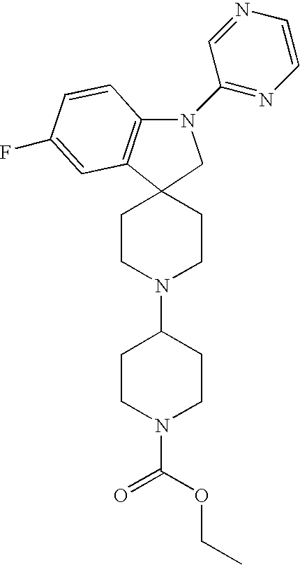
C12(CCN(C3CCN(C(OCC)=O)CC3)CC1)C1=C(N(C3=NC=CN=C3)C2)C=CC(F)=C1
